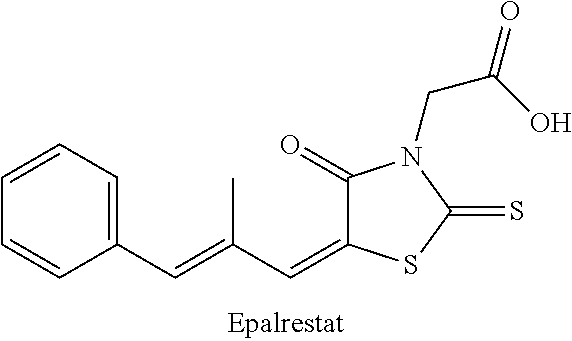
C1(C=C(C=C2C(=O)N(CC(=O)O)C(=S)S2)C)=CC=CC=C1
